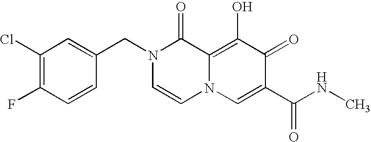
C1(Cl)=C(F)C=CC(CN2C=CN3C(=C(O)C(=O)C(C(NC)=O)=C3)C2=O)=C1
